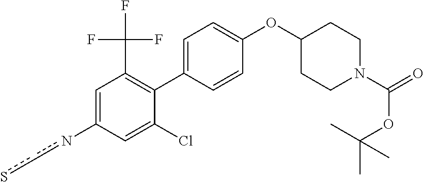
C1=C(C2=C(C(F)(F)F)C=C(nc-cs)C=C2Cl)C=CC(OC2CCN(C(=O)OC(C)(C)C)CC2)=C1
